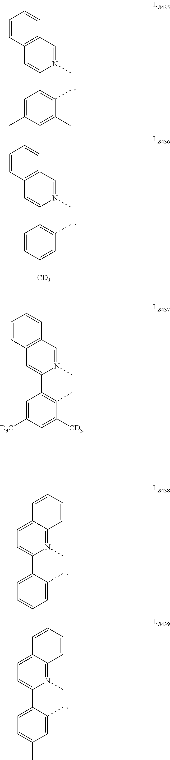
C1=C(C2=C(C)C(C)=CC(C)=C2)N(C)=CC2=C1C=CC=C2.C1=C(C2=C(C)C=C([CD3])C=C2)N(C)=CC2=C1C=CC=C2.C1=C(C2=C(C)C([CD3])=CC([D3C])=C2)N(C)=CC2=C1C=CC=C2.C1=C(C2=CC=CC=C2C)N(C)=C2C(=C1)C=CC=C2.C1=C(C2=CC=C(C)C=C2C)N(C)=C2C(=C1)C=CC=C2
